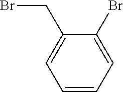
C1=CC=C(Br)C(CBr)=C1
